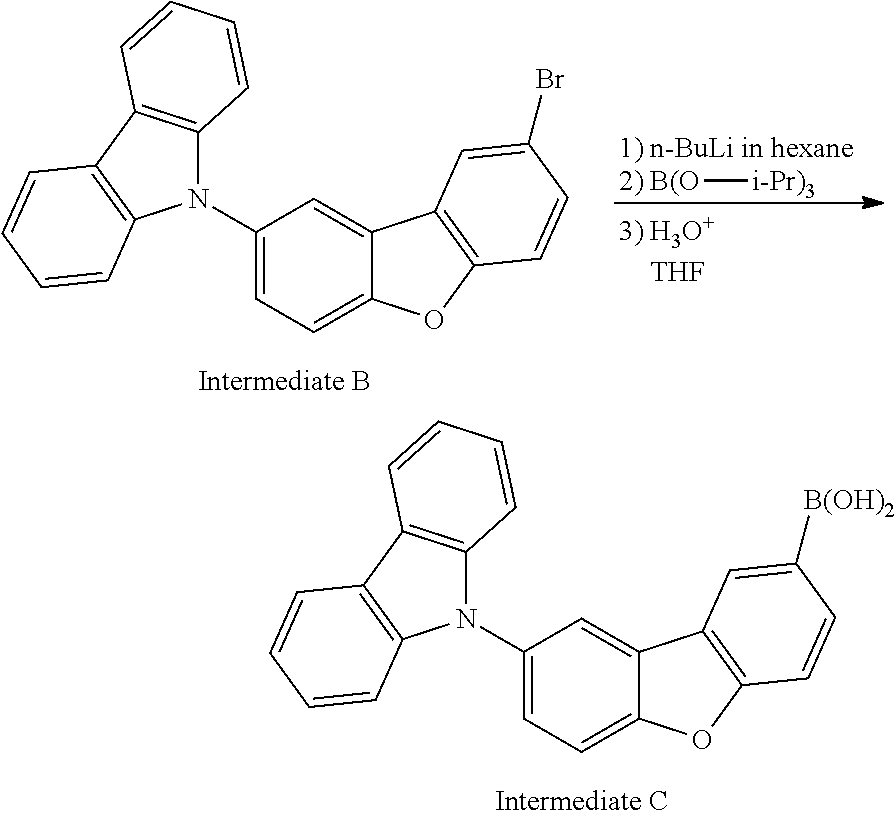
N1(C2=CC=C3C(=C2)C2=C(O3)C=CC([B(OH)2])=C2)C2=C(C3=C1C=CC=C3)C=CC=C2.N1(C2=CC=C3C(=C2)C2=C(O3)C=CC(Br)=C2)C2=C(C3=C1C=CC=C3)C=CC=C2.[2) B(O][i-Pr)3]
